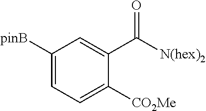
C1([pinB])=CC=C([CO2Me])C(C([N(hex)2])=O)=C1
